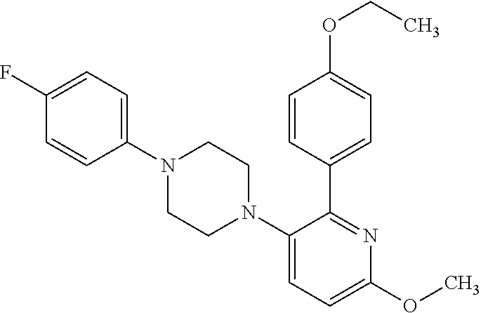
C1=CC(F)=CC=C1N1CCN(C2=CC=C(OC)N=C2C2=CC=C(OCC)C=C2)CC1
